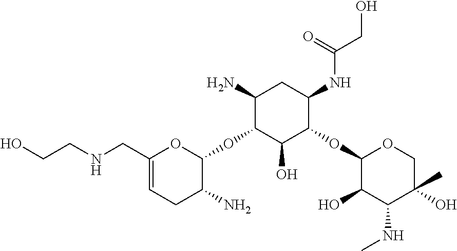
C1(CNCCO)=CCC(N)C(OC2C(O)C(OC3C(O)C(NC)C(O)(C)CO3)C(NC(CO)=O)CC2N)O1
